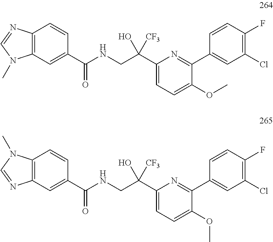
N(CC(C1=CC=C(OC)C(C2=CC(Cl)=C(F)C=C2)=N1)(O)[CF3])C(=O)C1=CC2=C(C=C1)N=CN2C.N(CC(C1=CC=C(OC)C(C2=CC(Cl)=C(F)C=C2)=N1)(O)[CF3])C(=O)C1=CC2=C(C=C1)N(C)C=N2
